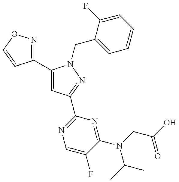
C1(C2=CC(C3=NC=C(F)C(N(C(C)C)CC(O)=O)=N3)=NN2CC2=CC=CC=C2F)=NOC=C1
